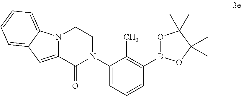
C1(N2CCN3C(=CC4=CC=CC=C34)C2=O)=CC=CC(B2OC(C)(C)C(C)(C)O2)=C1C
